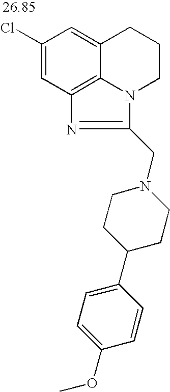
C1(Cl)=CC2=C3C(=C1)CCCN3C(CN1CCC(C3=CC=C(OC)C=C3)CC1)=N2
